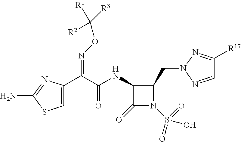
C1=C(C(C(NC2C(=O)N(S(=O)(=O)O)C2CN2N=CC([R17])=N2)=O)=NOC([R2])([R3])[R1])N=C(N)S1
